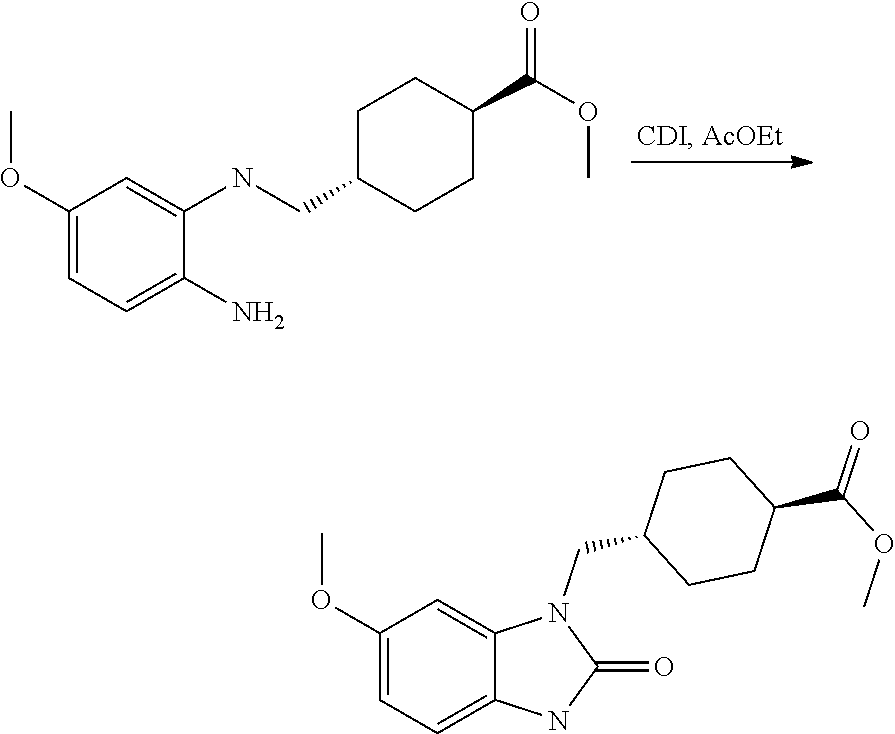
C1C(CNC2=CC(OC)=CC=C2N)CCC(C(OC)=O)C1.C1(OC)=CC=C2C(=C1)N(CC1CCC(C(=O)OC)CC1)C(=O)N2
